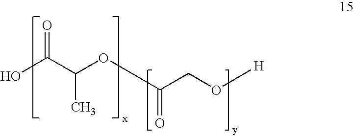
C(C(OC(=O)CO[H])C)(=O)O
